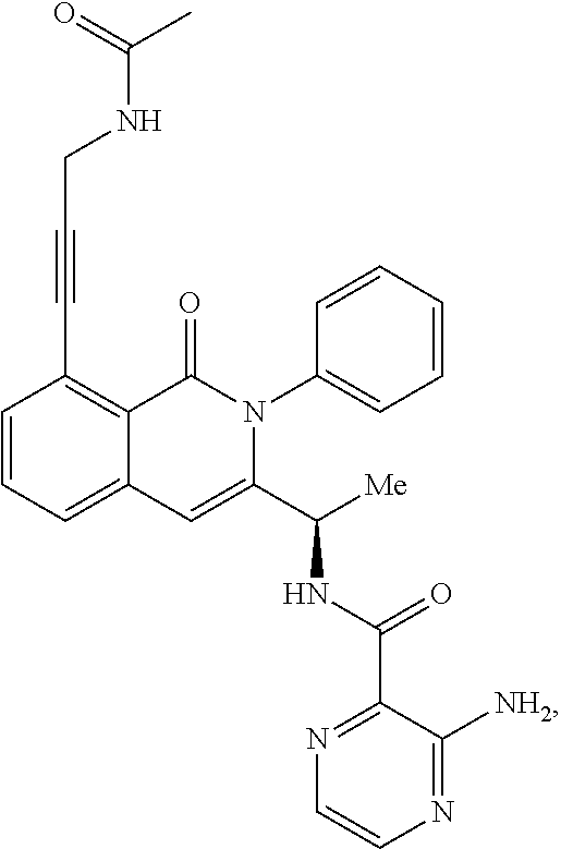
C(#CC1=C2C(=CC=C1)C=C(C([Me])NC(C1=NC=CN=C1[NH2])=O)N(C1=CC=CC=C1)C2=O)CNC(C)=O
